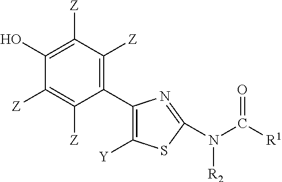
C1(C2=C([Y])SC(N(C([R1])=O)[R2])=N2)=C([Z])C([Z])=C(O)C([Z])=C1[Z]
